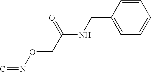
C1(CNC(CON=C)=O)=CC=CC=C1
